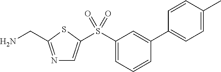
N1=C(CN)SC(S(C2=CC=CC(C3=CC=C(C)C=C3)=C2)(=O)=O)=C1
